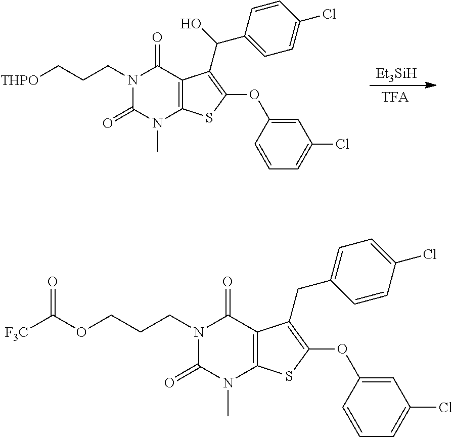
[Et3SiH].[TFA].N1(CCC[THPO])C(=O)N(C)C2=C(C1=O)C(C(O)C1=CC=C(Cl)C=C1)=C(OC1=CC(Cl)=CC=C1)S2.N1(CCCOC([F3C])=O)C(=O)N(C)C2=C(C1=O)C(CC1=CC=C(Cl)C=C1)=C(OC1=CC(Cl)=CC=C1)S2
